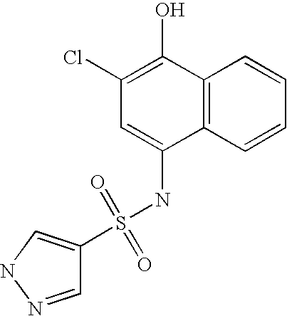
C12=C(C=CC=C1)C(NS(C1=CNN=C1)(=O)=O)=CC(Cl)=C2O
